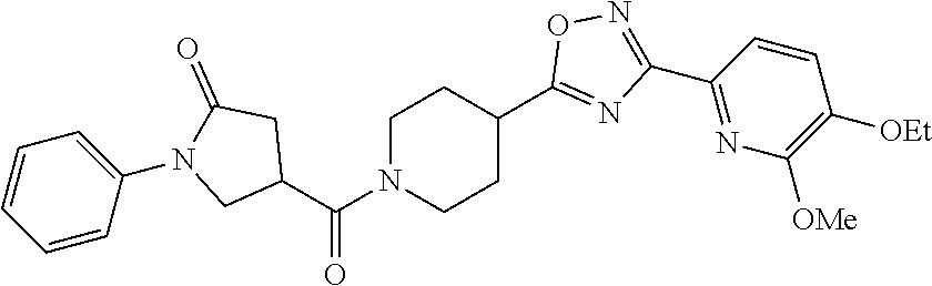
C1(C(N2CCC(C3=NC(C4=NC([OMe])=C([OEt])C=C4)=NO3)CC2)=O)CC(=O)N(C2=CC=CC=C2)C1
